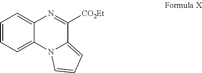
C1=CC=C2C(=C1)N=C([CO2Et])C1=CC=CN21
